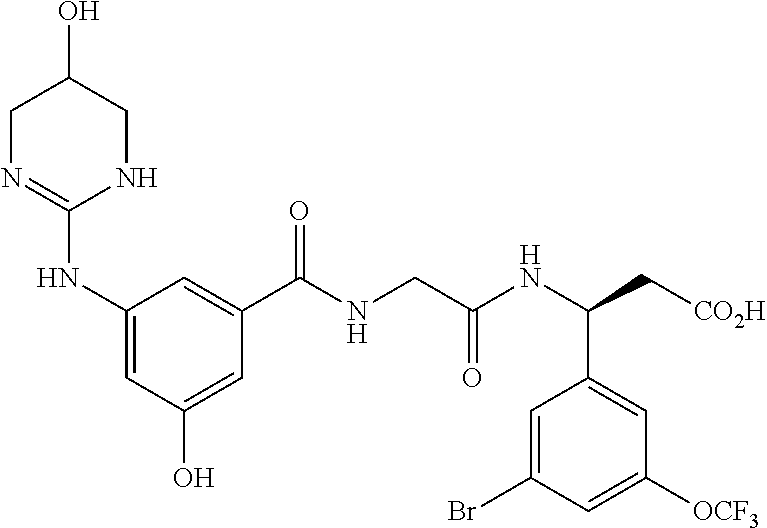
C1N=C(NC2=CC(O)=CC(C(NCC(NC(C[CO2H])C3=CC([OCF3])=CC(Br)=C3)=O)=O)=C2)NCC1O
